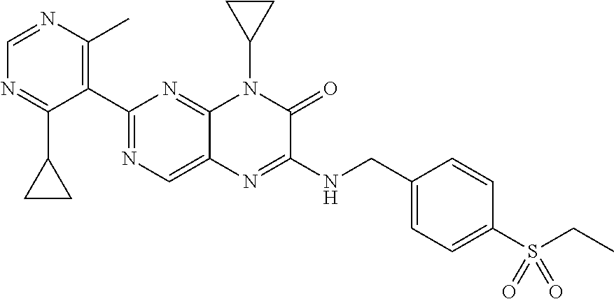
C1(C2=NC=C3C(=N2)N(C2CC2)C(=O)C(NCC2=CC=C(S(CC)(=O)=O)C=C2)=N3)=C(C)N=CN=C1C1CC1
